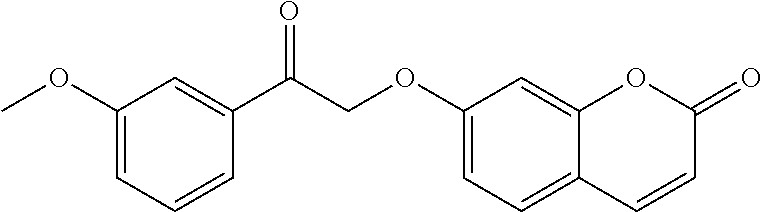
C1(OC)=CC=CC(C(COC2=CC=C3C(=C2)OC(=O)C=C3)=O)=C1
